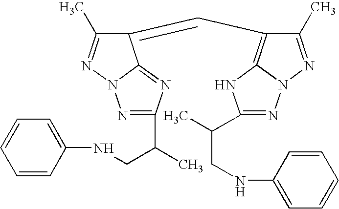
C1(=CC2=C3N(N=C2C)N=C(C(C)CNC2=CC=CC=C2)N3)C(C)=NN2C1=NC(C(C)CNC1=CC=CC=C1)=N2
